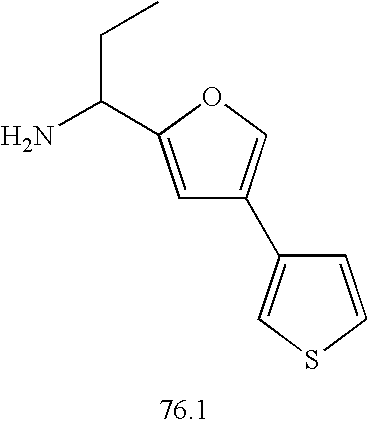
NC(CC)C1=CC(C2=CSC=C2)=CO1
